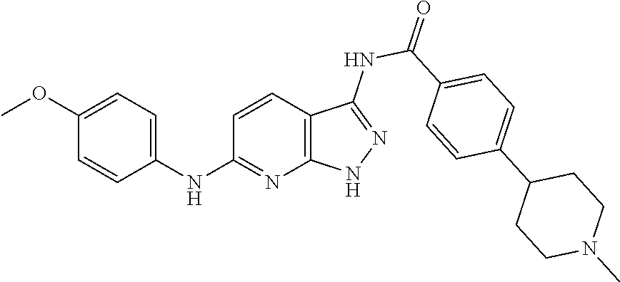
C1(NC2=NC3=C(C=C2)C(NC(=O)C2=CC=C(C4CCN(C)CC4)C=C2)=NN3)=CC=C(OC)C=C1
